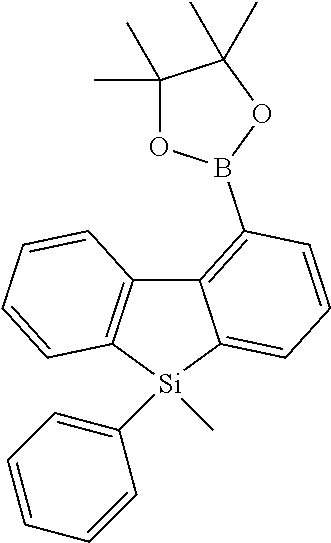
C12=C(B3OC(C)(C)C(C)(C)O3)C=CC=C1[Si](C1=CC=CC=C1)(C)C1=C2C=CC=C1
